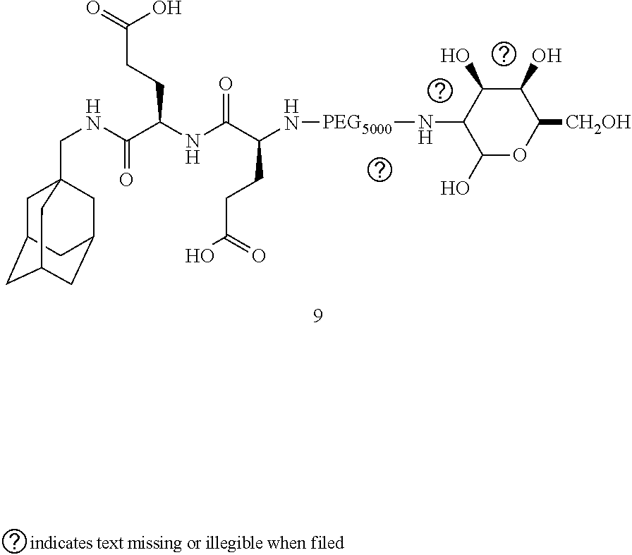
C1(O)OC([CH2OH])C(O)C(O)C1N[PEG5000]NC(C(NC(C(NCC12CC3CC(CC(C1)C3)C2)=O)CCC(=O)O)=O)CCC(O)=O
